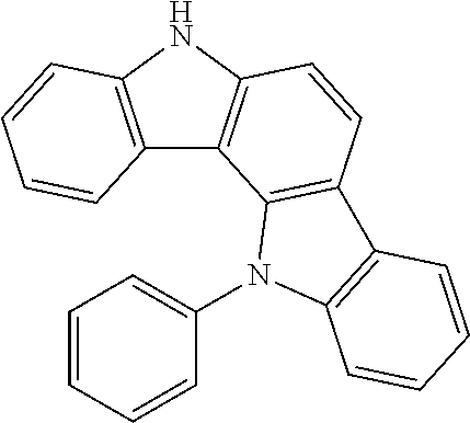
C12=C(NC3=C1C1=C(C=C3)C3=C(N1C1=CC=CC=C1)C=CC=C3)C=CC=C2
